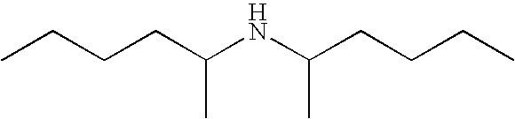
C(CC(NC(CCCC)C)C)CC
